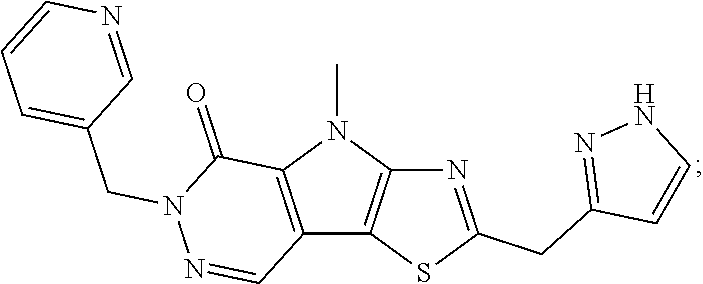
CN1C2=C(C3=C1C(=O)N(CC1=CC=CN=C1)N=C3)SC(CC1=NNC=C1)=N2
